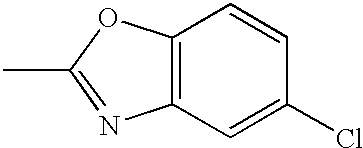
C12=C(OC(C)=N1)C=CC(Cl)=C2
